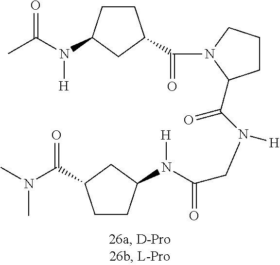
C1CC(N(C(C)=O)[H])CC1C(=O)N1CCCC1C(=O)N([H])CC(N([H])C1CCC(C(=O)N(C)C)C1)=O
